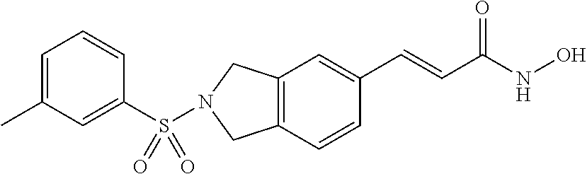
C1(S(N2CC3=C(C=CC(C=CC(NO)=O)=C3)C2)(=O)=O)=CC(C)=CC=C1
